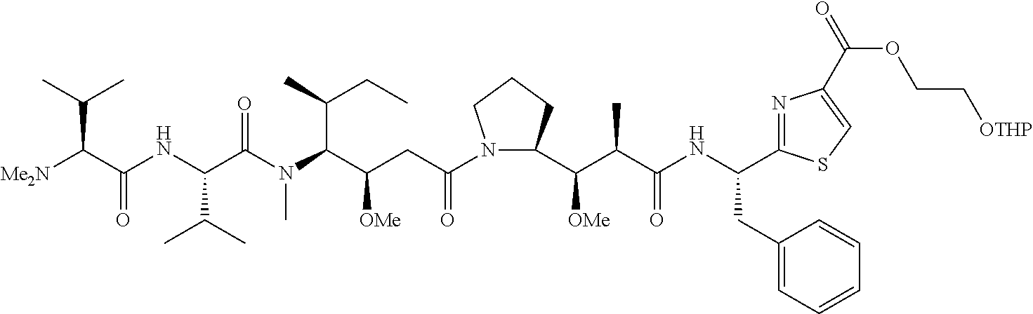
N1(C(CC(C(N(C)C(C(NC(C([Me2N])C(C)C)=O)C(C)C)=O)C(C)CC)[OMe])=O)C(C(C(C(NC(CC2=CC=CC=C2)C2=NC(C(OCC[OTHP])=O)=CS2)=O)C)[OMe])CCC1
